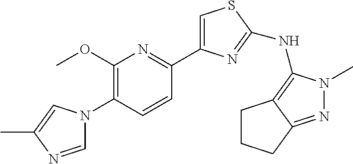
C1=NC(C)=CN1C1=C(OC)N=C(C2=CSC(NC3=C4C(=NN3C)CCC4)=N2)C=C1
